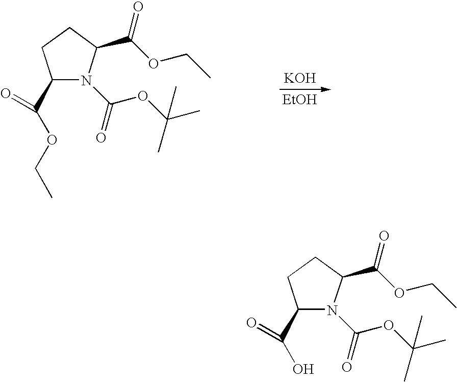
C1(C(OCC)=O)CCC(C(OCC)=O)N1C(OC(C)(C)C)=O.[KOH].[EtOH].C1(C(O)=O)CCC(C(OCC)=O)N1C(OC(C)(C)C)=O
